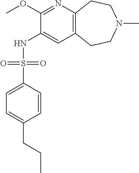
C1(OC)=NC2=C(C=C1NS(C1=CC=C(CCC)C=C1)(=O)=O)CCN(C)CC2
